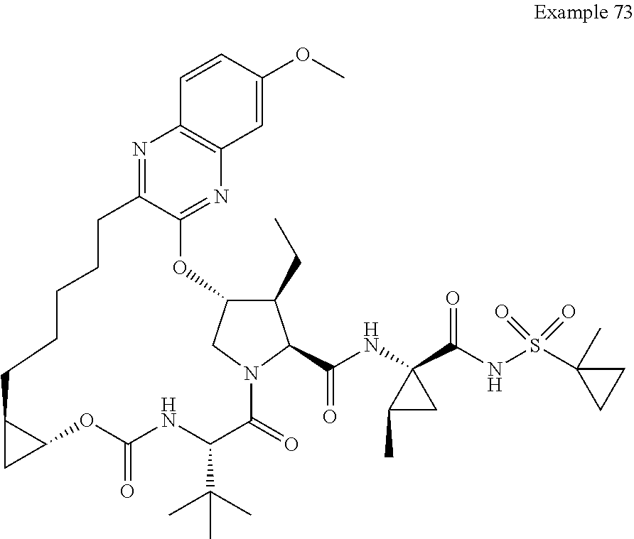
N1=C2C(=NC3=C1C=CC(OC)=C3)OC1C(CC)C(C(NC3(C(NS(C4(C)CC4)(=O)=O)=O)C(C)C3)=O)N(C(=O)C(C(C)(C)C)NC(=O)OC3C(CCCCC2)C3)C1
